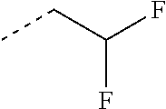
CCC(F)F
